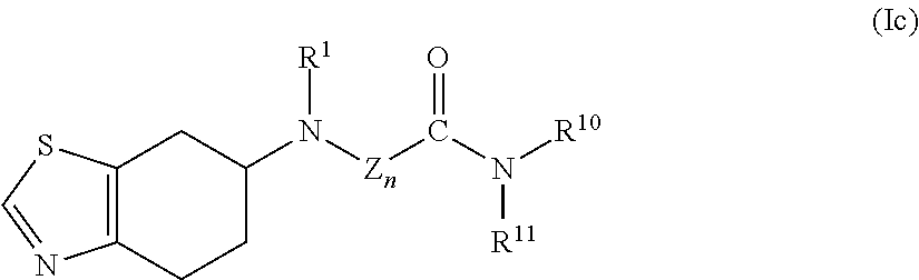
C12=C(CCC(N([Zn]C(N([R10])[R11])=O)[R1])C1)N=CS2
